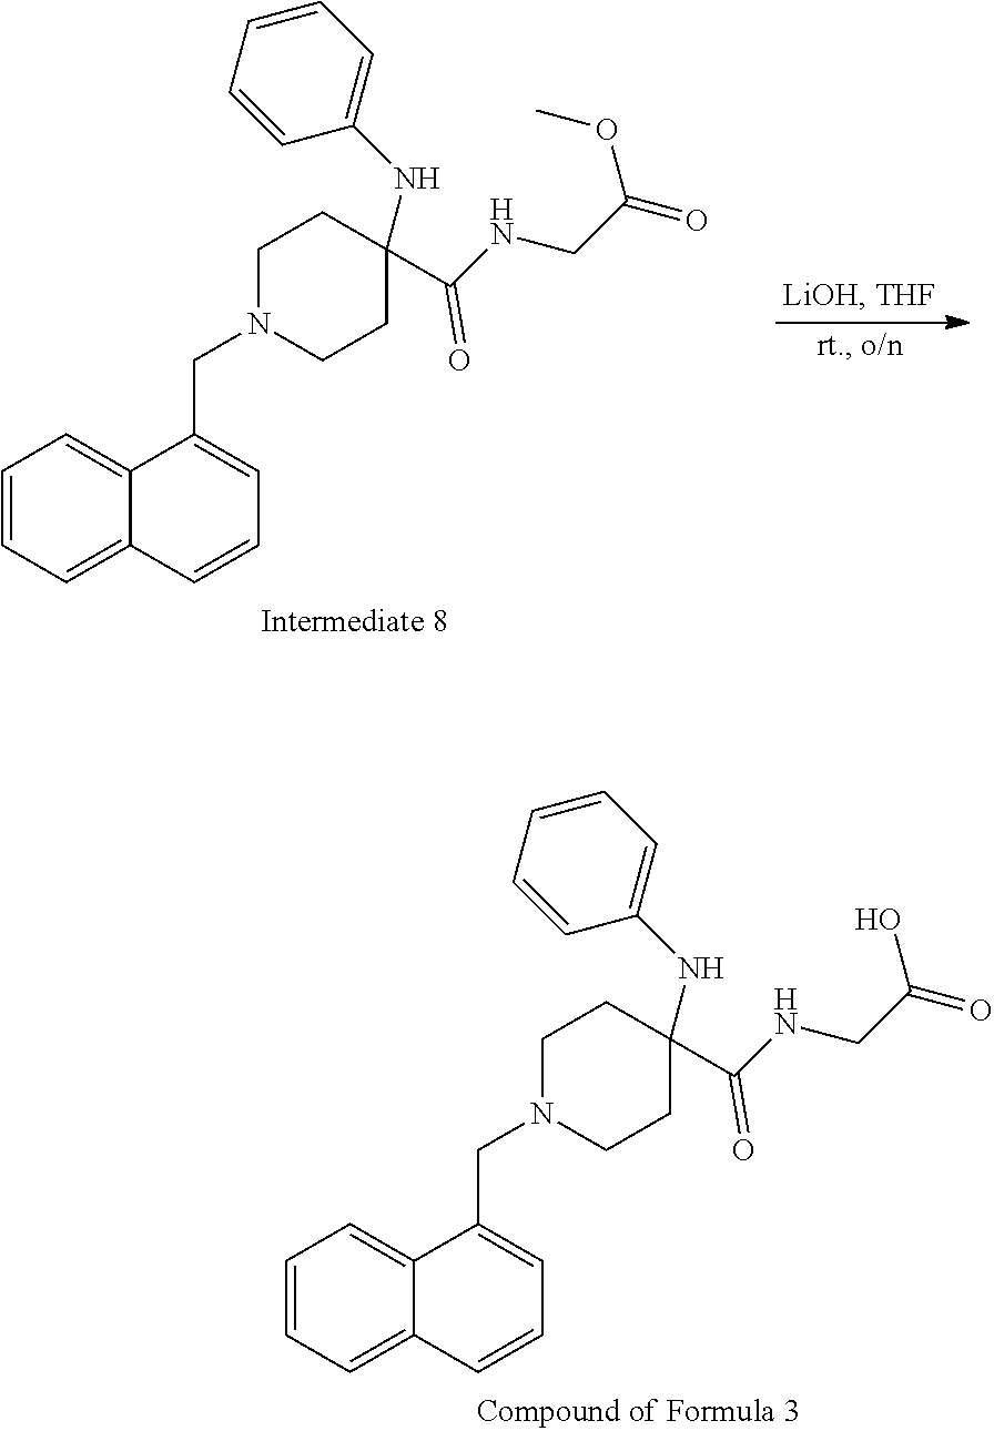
C1=CC=C2C(=C1)C(CN1CCC(C(NCC(=O)OC)=O)(NC3=CC=CC=C3)CC1)=CC=C2.C1=CC=C2C(=C1)C(CN1CCC(C(NCC(=O)O)=O)(NC3=CC=CC=C3)CC1)=CC=C2
